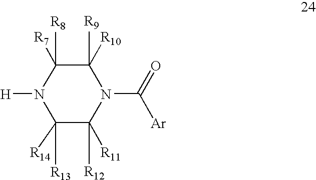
C1([R13])([R14])C([R12])([R11])N(C(=O)[Ar])C([R9])([R10])C([R8])([R7])N1[H]
